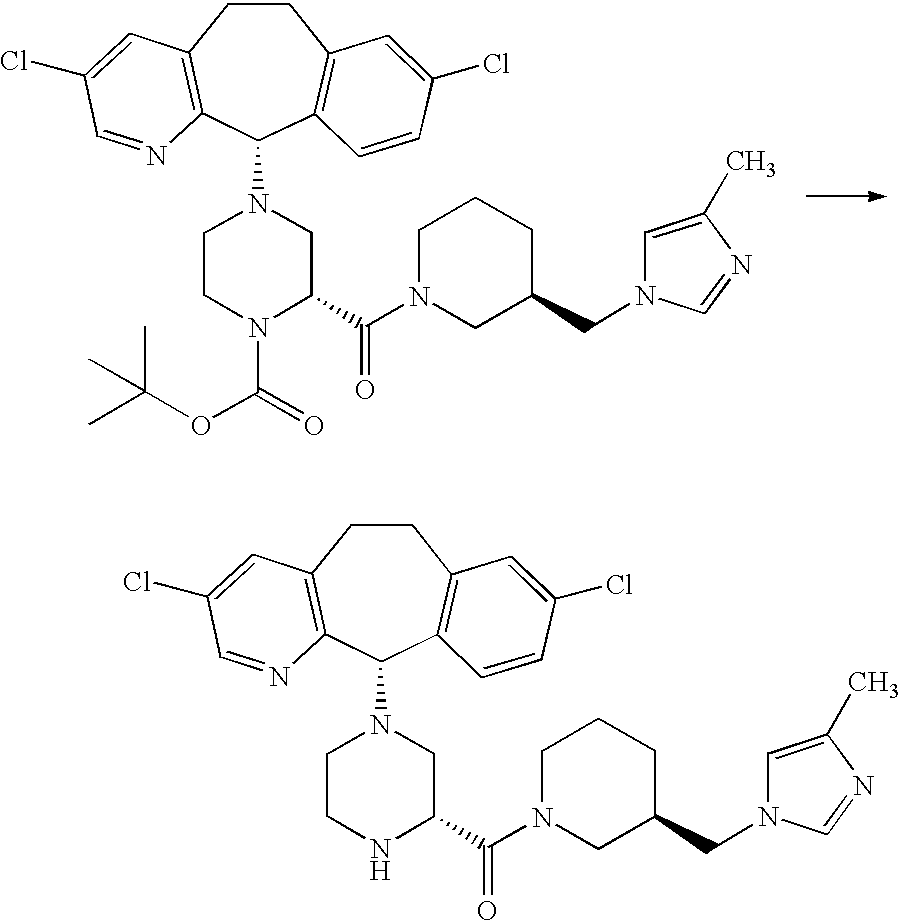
C1CC2=C(C(N3CCN(C(=O)OC(C)(C)C)C(C(=O)N4CC(CN5C=C(C)N=C5)CCC4)C3)C3=C1C=C(Cl)C=C3)N=CC(Cl)=C2.C1CC2=C(C(N3CCNC(C(=O)N4CC(CN5C=C(C)N=C5)CCC4)C3)C3=C1C=C(Cl)C=C3)N=CC(Cl)=C2
